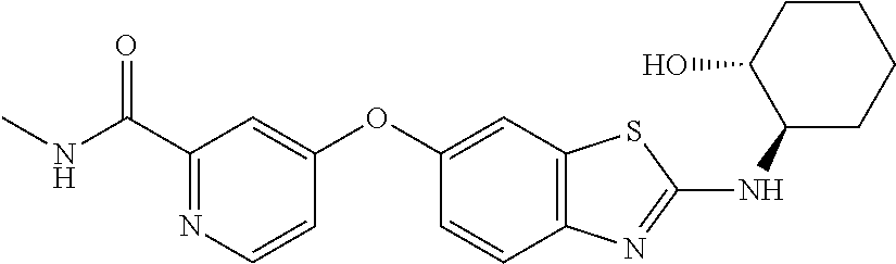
C1=C(OC2=CC3=C(C=C2)N=C(NC2CCCCC2O)S3)C=CN=C1C(NC)=O
